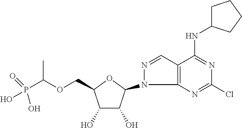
C1(O)C(O)C(N2N=CC3=C2N=C(Cl)N=C3NC2CCCC2)OC1COC(P(O)(=O)O)C
